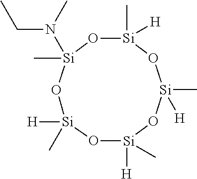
[Si]1([H])(C)O[Si]([H])(C)O[Si](C)(N(CC)C)O[Si](C)([H])O[Si](C)([H])O1
